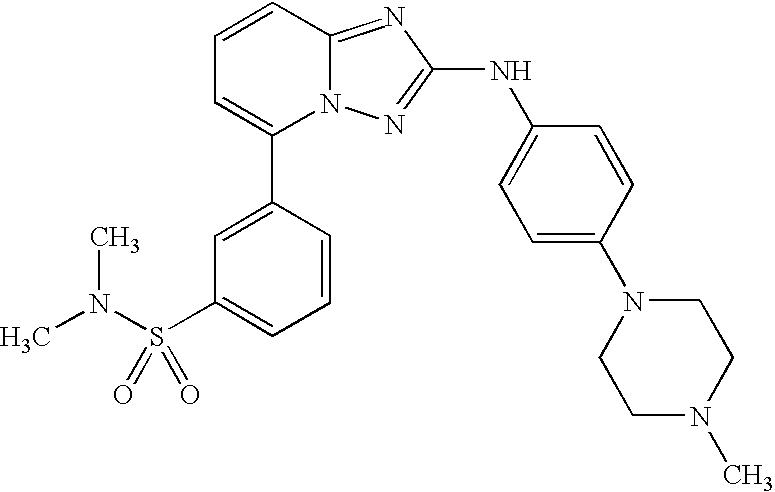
C1(C2=CC=CC3=NC(NC4=CC=C(N5CCN(C)CC5)C=C4)=NN23)=CC(S(N(C)C)(=O)=O)=CC=C1
